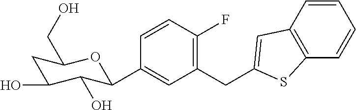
C1=CC(F)=C(CC2=CC3=C(C=CC=C3)S2)C=C1C1C(O)C(O)CC(CO)O1
